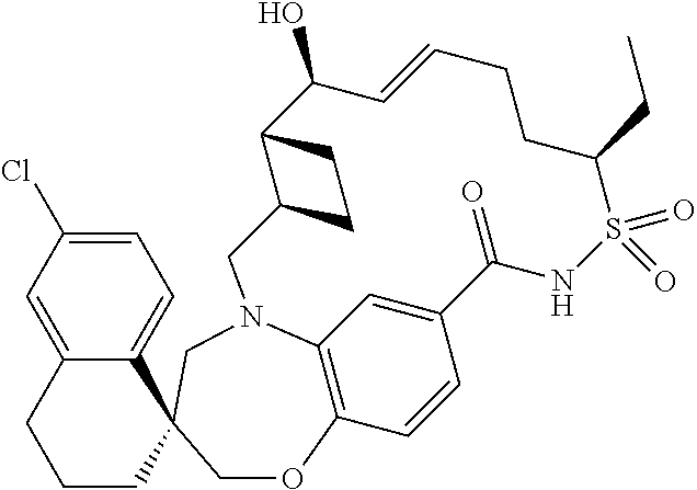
C12=CC3=C(C=C1)OCC1(CN3CC3C(C(O)C=CCCC(CC)S(=O)(=O)NC2=O)CC3)C2=CC=C(Cl)C=C2CCC1
